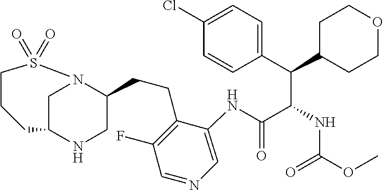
C1C2NCC(CCC3=C(F)C=NC=C3NC(C(NC(OC)=O)C(C3=CC=C(Cl)C=C3)C3CCOCC3)=O)N1S(=O)(=O)CCC2
